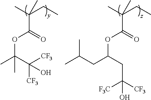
CC(CC)(C)C(=O)OC(C)(C([CF3])([CF3])O)C.CC(CC)(C)C(=O)OC(CC(C)C)CC([CF3])([F3C])O
